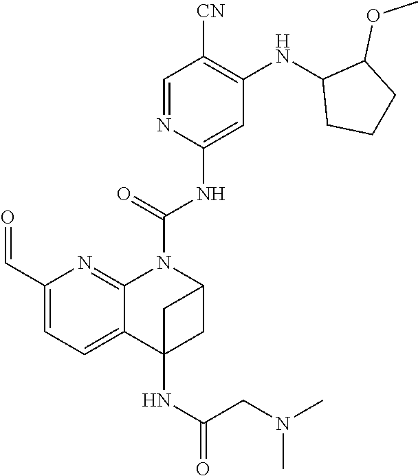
C(NC1=CC(NC2CCCC2OC)=C([CN])C=N1)(=O)N1C2=NC(C=O)=CC=C2C2(NC(CN(C)C)=O)CC1C2
